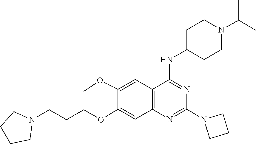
C1CN(C2=NC3=C(C=C(OC)C(OCCCN4CCCC4)=C3)C(NC3CCN(C(C)C)CC3)=N2)C1
